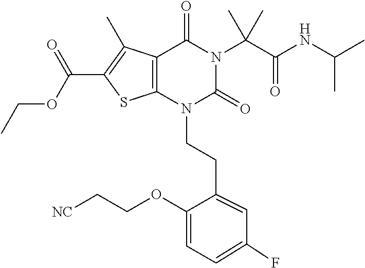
C1(F)=CC=C(OCC[NC])C(CCN2C(=O)N(C(C(=O)NC(C)C)(C)C)C(=O)C3=C2SC(C(OCC)=O)=C3C)=C1
